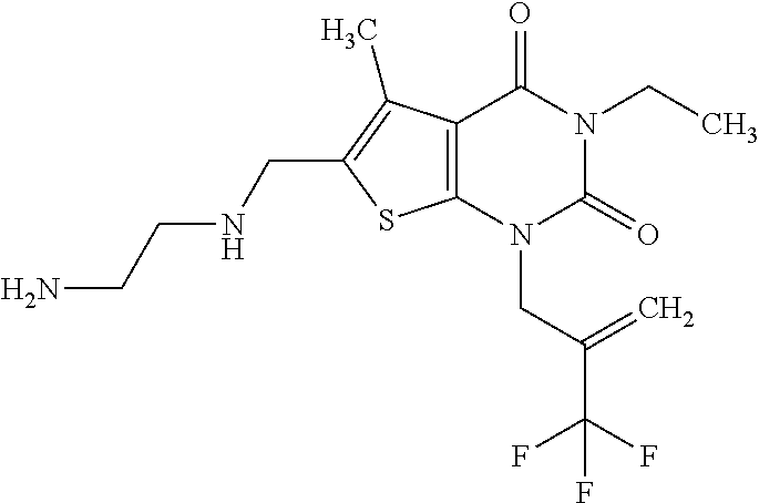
C12=C(N(CC(C(F)(F)F)=C)C(=O)N(CC)C1=O)SC(CNCCN)=C2C
